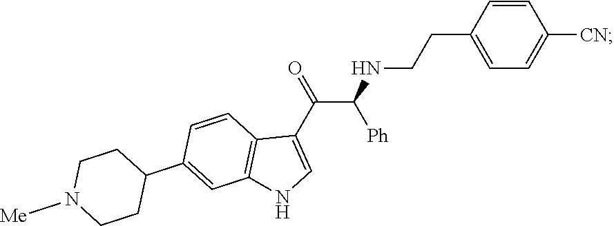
C1=CC(CCNC(C(C2=CNC3=C2C=CC(C2CCN([Me])CC2)=C3)=O)[Ph])=CC=C1[CN]
